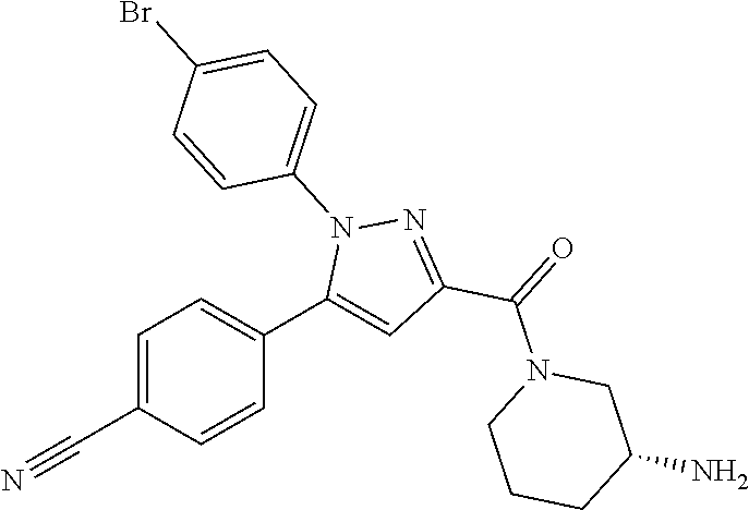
C1=C(C#N)C=CC(C2=CC(C(=O)N3CCCC(N)C3)=NN2C2=CC=C(Br)C=C2)=C1
